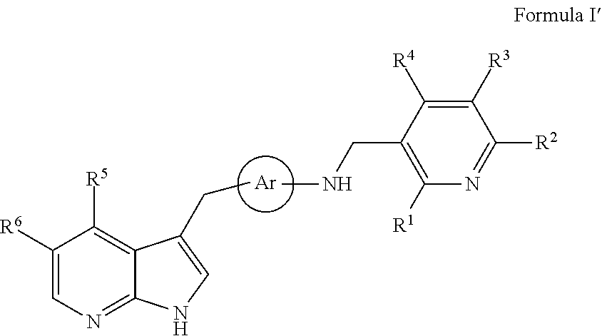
[Ar].N(C)CC1=C([R1])N=C([R2])C([R3])=C1[R4].C1([R6])=CN=C2C(=C1[R5])C(CC)=CN2
